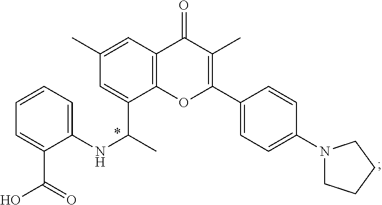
C1=CC=C(NC(C)C2=CC(C)=CC3=C2OC(C2=CC=C(N4CCCC4)C=C2)=C(C)C3=O)C(C(O)=O)=C1
